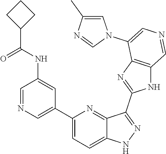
C1(C2=CN=CC(NC(C3CCC3)=O)=C2)=CC=C2C(=N1)C(C1=NC3=C(N1)C=NC=C3N1C=C(C)N=C1)=NN2
